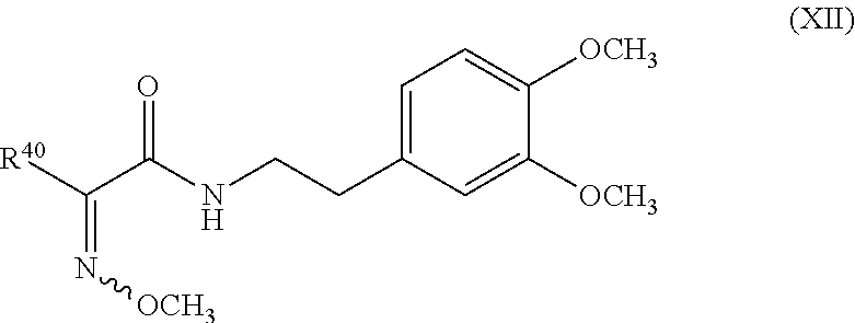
C1=C(CCNC(C([R40])=N[OCH3])=O)C=C([OCH3])C([OCH3])=C1
